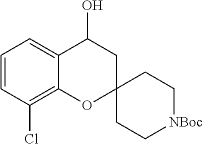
C1=CC(Cl)=C2C(=C1)C(O)CC1(O2)CC[NBoc]CC1
